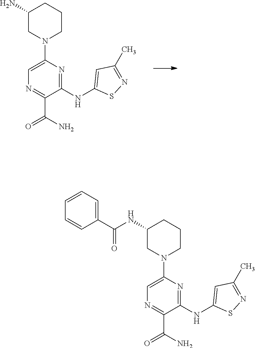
C1(N)CN(C2=CN=C(C(N)=O)C(NC3=CC(C)=NS3)=N2)CCC1.C1(NC(C2=CC=CC=C2)=O)CN(C2=CN=C(C(N)=O)C(NC3=CC(C)=NS3)=N2)CCC1
